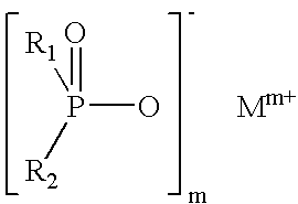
P(O)(=O)([R2])[R1].[Mm+]
